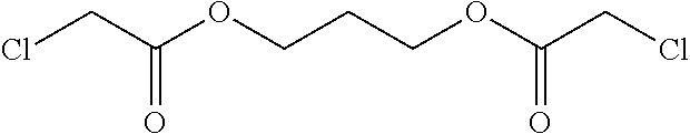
ClCC(OCCCOC(CCl)=O)=O
